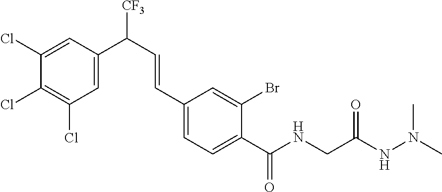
C1(Cl)=CC(C(C=CC2=CC=C(C(NCC(=O)NN(C)C)=O)C(Br)=C2)[CF3])=CC(Cl)=C1Cl
